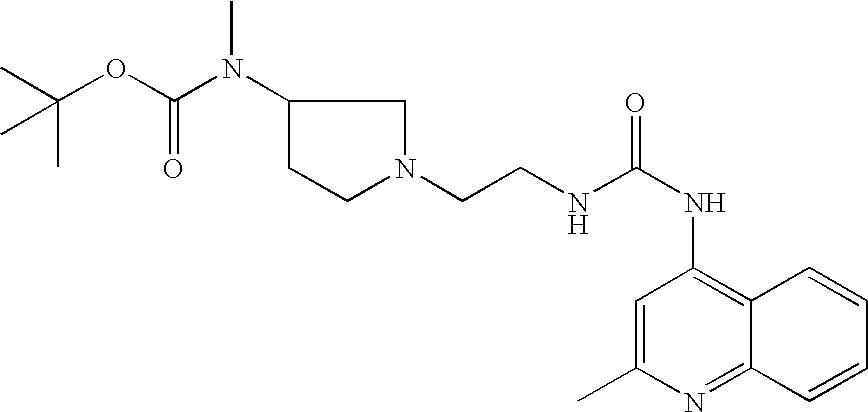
C1(C)=CC(NC(=O)NCCN2CC(N(C(OC(C)(C)C)=O)C)CC2)=C2C(=N1)C=CC=C2
